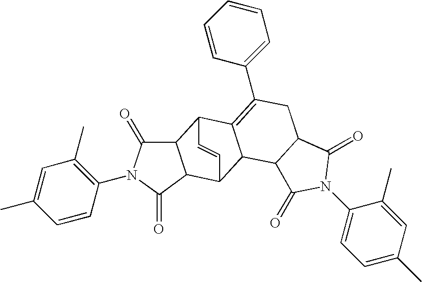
C12C(=O)N(C3=C(C)C=C(C)C=C3)C(=O)C1C1C3C(=C(C4=CC=CC=C4)CC4C3C(=O)N(C3=CC=C(C)C=C3C)C4=O)C2C=C1
